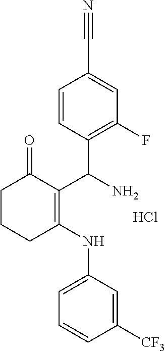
C1([CF3])=CC(NC2=C(C(N)C3=C(F)C=C(C#N)C=C3)C(=O)CCC2)=CC=C1.Cl
